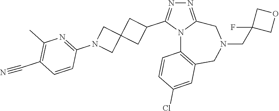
N1=C2N(C(C3CC4(C3)CN(C3=NC(C)=C(C#N)C=C3)C4)=N1)C1=C(CN(CC3(F)COC3)C2)C=C(Cl)C=C1
